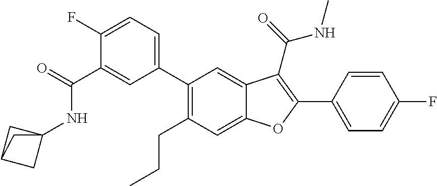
C1(C2=CC=C(F)C(C(NC34CC(C3)C4)=O)=C2)=C(CCC)C=C2C(=C1)C(C(NC)=O)=C(C1=CC=C(F)C=C1)O2
